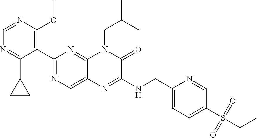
C1=NC(OC)=C(C2=NC=C3C(=N2)N(CC(C)C)C(=O)C(NCC2=CC=C(S(CC)(=O)=O)C=N2)=N3)C(C2CC2)=N1
